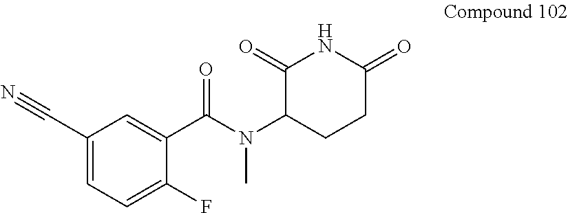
C1(C#N)=CC=C(F)C(C(N(C2CCC(=O)NC2=O)C)=O)=C1
